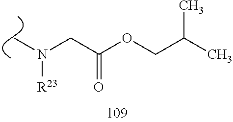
C(C(OCC(C)C)=O)N([R23])C
